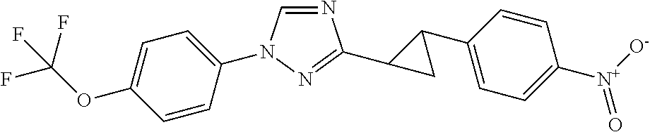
N1=CN(C2=CC=C(OC(F)(F)F)C=C2)N=C1C1C(C2=CC=C([N+]([O-])=O)C=C2)C1
